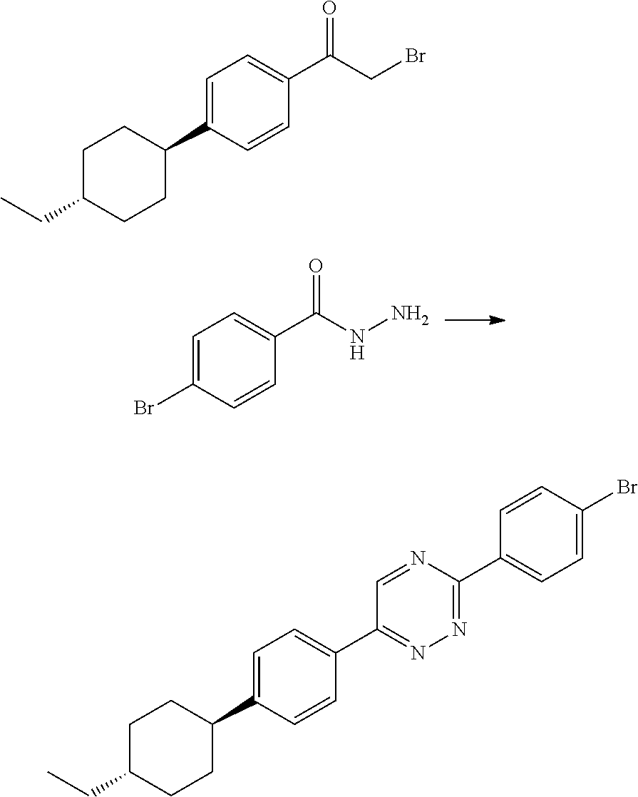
C1(Br)=CC=C(C(NN)=O)C=C1.C1=C(C2CCC(CC)CC2)C=CC(C(CBr)=O)=C1.CCC1CCC(C2=CC=C(C3=NN=C(C4=CC=C(Br)C=C4)N=C3)C=C2)CC1
